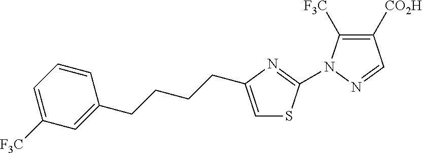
C1=CC(CCCCC2=CSC(N3C([F3C])=C([CO2H])C=N3)=N2)=CC([F3C])=C1
